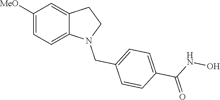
C1([MeO])=CC=C2C(=C1)CCN2CC1=CC=C(C(=O)NO)C=C1
